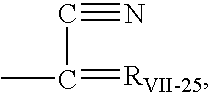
CC(=[RVII-25])C#N
